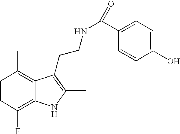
C1=CC(F)=C2C(=C1C)C(CCNC(C1=CC=C(O)C=C1)=O)=C(C)N2
